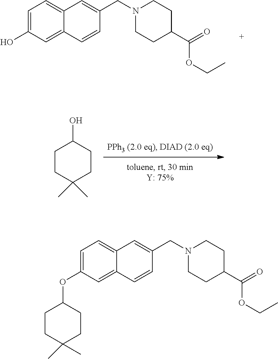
C1CC(C)(C)CCC1O.C1=C(O)C=C2C(=C1)C=C(CN1CCC(C(=O)OCC)CC1)C=C2.C1=C(OC2CCC(C)(C)CC2)C=C2C(=C1)C=C(CN1CCC(C(=O)OCC)CC1)C=C2
